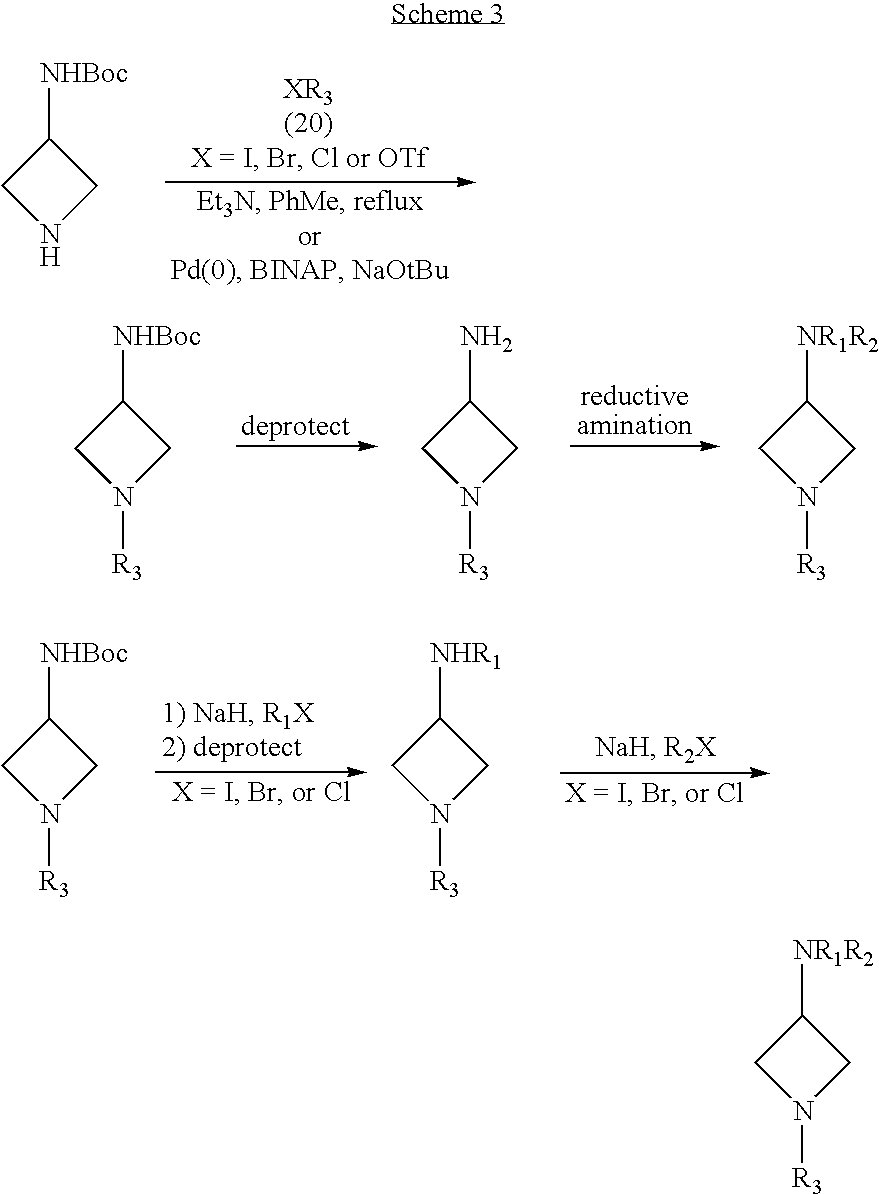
C1NCC1[NHBoc].C1N([R3])CC1[NHBoc].C1N([R3])CC1N.C1N([R3])CC1[NR1R2].C1N([R3])CC1[NHBoc].C1N([R3])CC1[NHR1].C1N([R3])CC1[NR1R2]
